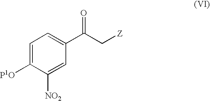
C1=C([P1O])C([NO2])=CC(C(=O)C[Z])=C1
